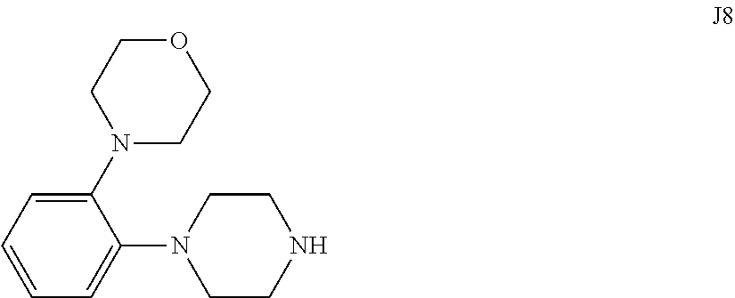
C1=CC=C(N2CCNCC2)C(N2CCOCC2)=C1
